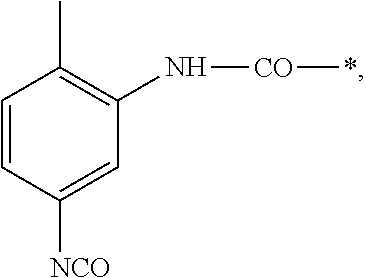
C1=CC([NCO])=CC(N[CO]*)=C1C
